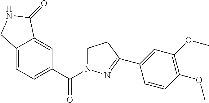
C12=CC=C(C(=O)N3CCC(C4=CC(OC)=C(OC)C=C4)=N3)C=C1C(=O)NC2
